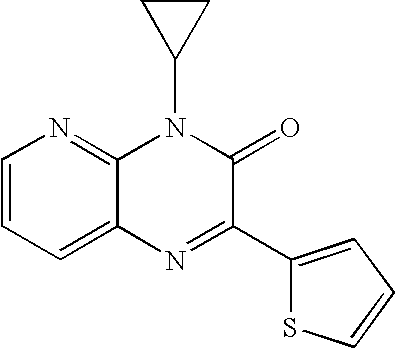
C1=CC=C2C(=N1)N(C1CC1)C(=O)C(C1=CC=CS1)=N2
